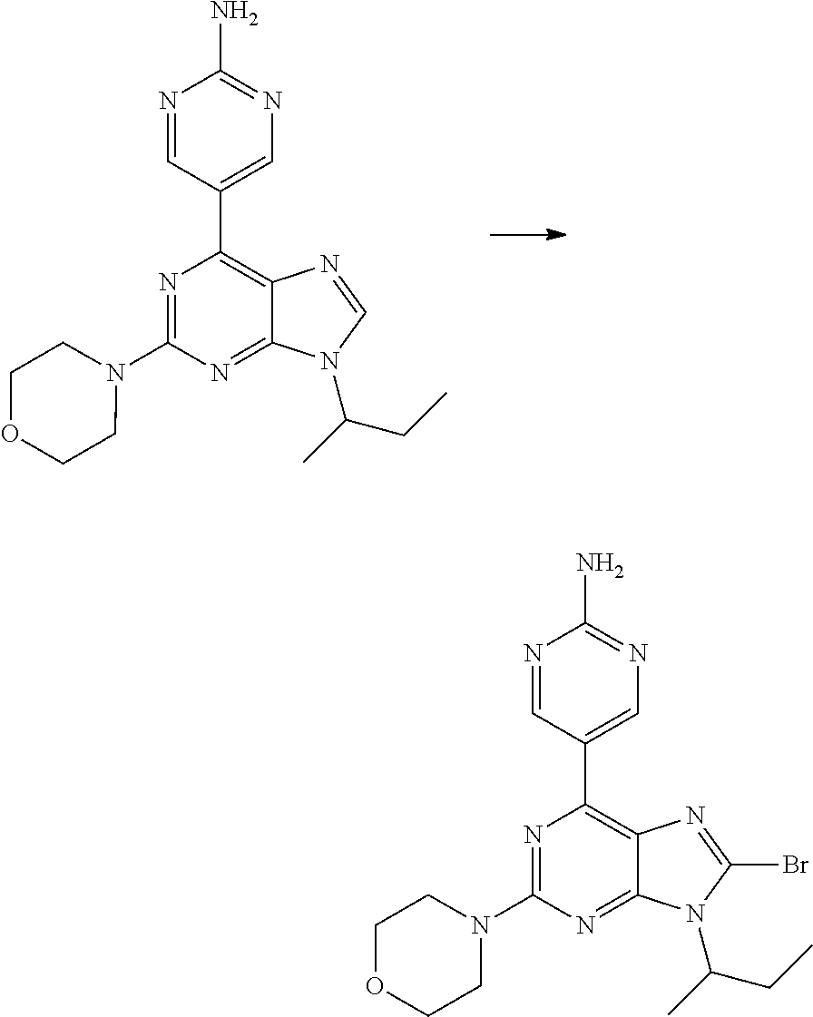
N1=C(N2CCOCC2)N=C2C(=C1C1=CN=C(N)N=C1)N=CN2C(CC)C.N1=C(N2CCOCC2)N=C2C(=C1C1=CN=C(N)N=C1)N=C(Br)N2C(CC)C
